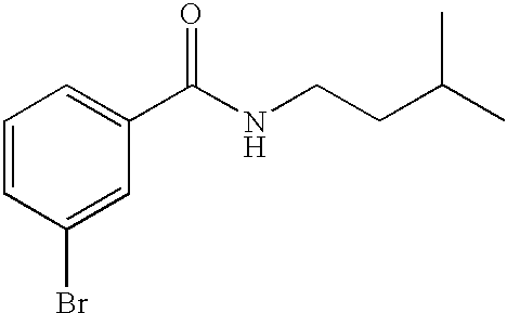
C1=CC(Br)=CC(C(NCCC(C)C)=O)=C1
